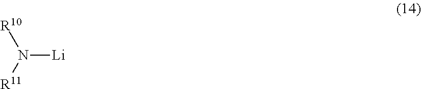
[R10]N([R11])[Li]
